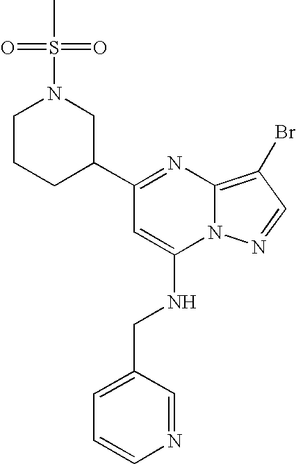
C1(C2=NC3=C(Br)C=NN3C(NCC3=CC=CN=C3)=C2)CN(S(C)(=O)=O)CCC1
